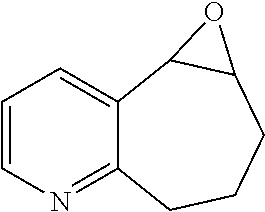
C1=CN=C2C(=C1)C1C(CCC2)O1
